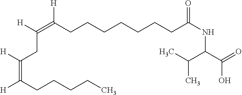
[H]C(=C(CCCCCCCC(NC(C(=O)O)C(C)C)=O)[H])CC(=C([H])CCCCC)[H]
